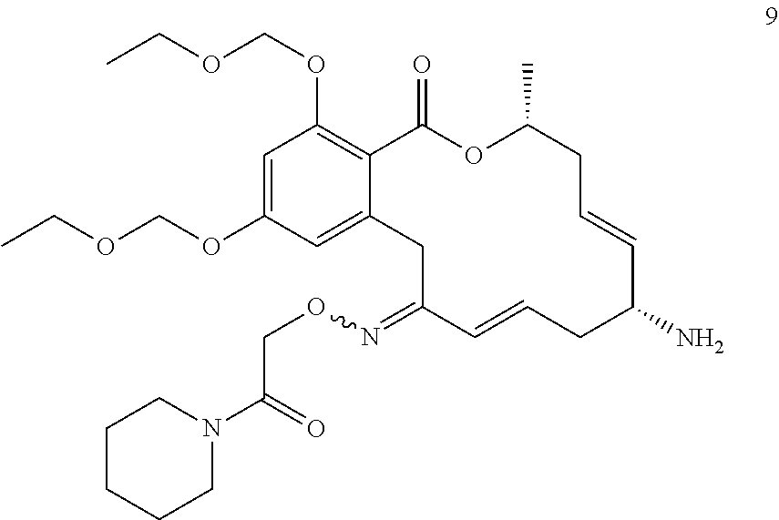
C1=C(OCOCC)C=C2C(=C1OCOCC)C(=O)OC(C)CC=CC(N)CC=CC(=NOCC(=O)N1CCCCC1)C2
